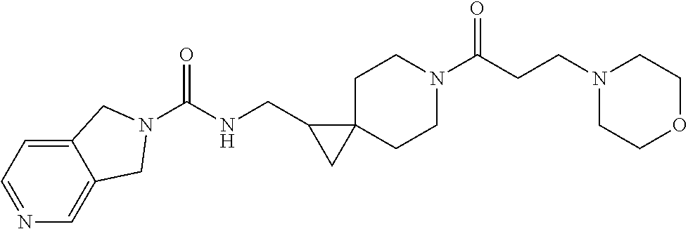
C1=NC=C2C(=C1)CN(C(NCC1CC13CCN(C(CCN1CCOCC1)=O)CC3)=O)C2
